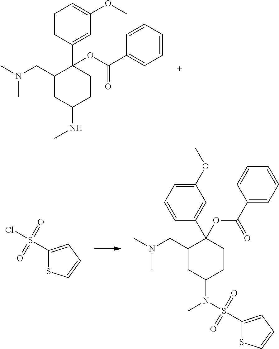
C1(C2=CC(OC)=CC=C2)(OC(C2=CC=CC=C2)=O)C(CN(C)C)CC(NC)CC1.C1=C(C2(OC(C3=CC=CC=C3)=O)C(CN(C)C)CC(N(C)S(C3=CC=CS3)(=O)=O)CC2)C=CC=C1OC.C1(S(Cl)(=O)=O)=CC=CS1
